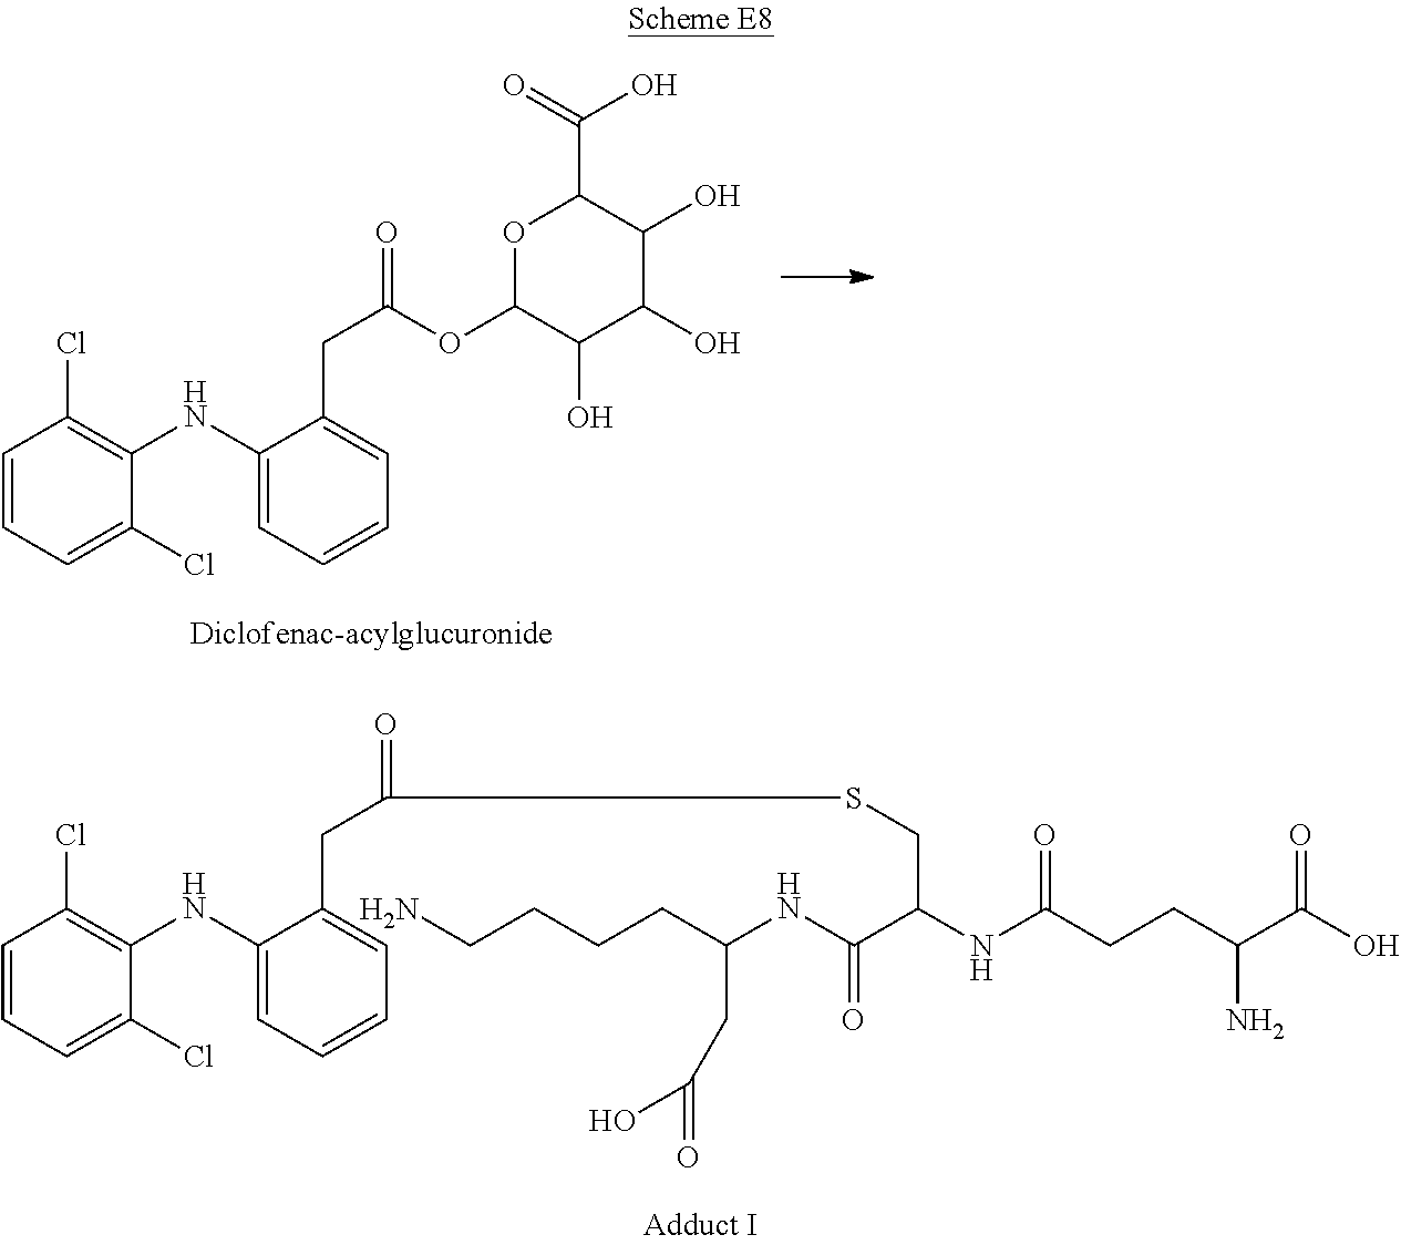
C1=CC=C(Cl)C(NC2=CC=CC=C2CC(=O)OC2C(O)C(O)C(O)C(C(=O)O)O2)=C1Cl.C1=CC=C(Cl)C(NC2=CC=CC=C2CC(=O)SCC(C(NC(CCCCN)CC(=O)O)=O)NC(CCC(C(O)=O)N)=O)=C1Cl
